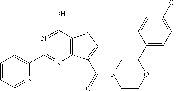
C1=CC=NC(C2=NC3=C(C(O)=N2)SC=C3C(=O)N2CCOC(C3=CC=C(Cl)C=C3)C2)=C1
